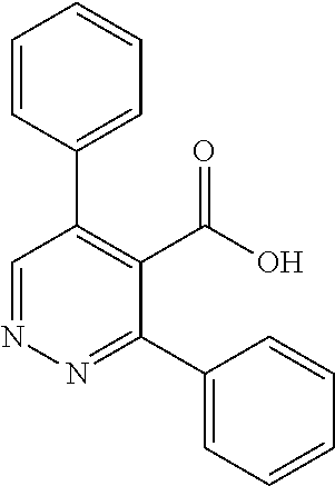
N1=CC(C2=CC=CC=C2)=C(C(=O)O)C(C2=CC=CC=C2)=N1
